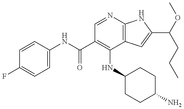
C1=CC(NC(C2=C(NC3CCC(N)CC3)C3=C(N=C2)NC(C(OC)CCC)=C3)=O)=CC=C1F
